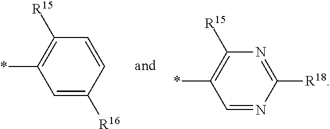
C1=C([R16])C=CC([R15])=C1*.C1=NC([R18])=NC([R15])=C1*
